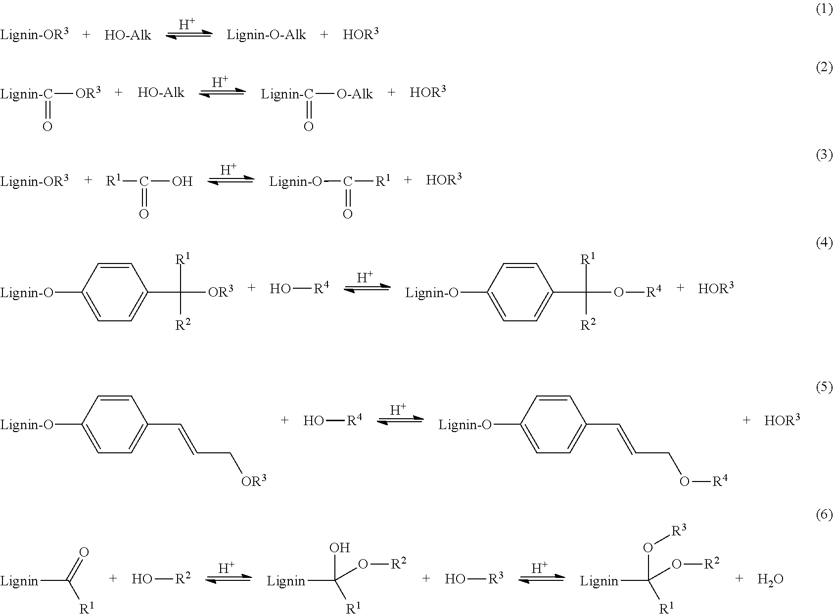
[HOR3].[H].[Lignin-C]([OR3])=O.[H].[Lignin-C]([O-Alk])=O.[HOR3].[Lignin-OR3].[H].[HOR3].[R1]C(O)=O.[Lignin-O]C([R1])=O.[Lignin-O]C1=CC=C(C([R1])([R2])[OR3])C=C1.O[R4].[H].[Lignin-O]C1=CC=C(C([R1])([R2])O[R4])C=C1.[HOR3].[Lignin-O]C1=CC=C(C=CC[OR3])C=C1.O[R4].[H].[Lignin-O]C1=CC=C(C=CCO[R4])C=C1.[HOR3].[Lignin]C([R1])=O.O[R2].[H].[Lignin]C([R1])(O)O[R2].O[R3].[H].[Lignin]C([R1])(O[R3])O[R2].O
